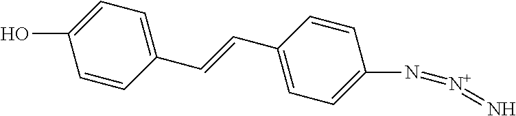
C1=C(O)C=CC(C=CC2=CC=C(N=[N+]=N)C=C2)=C1
